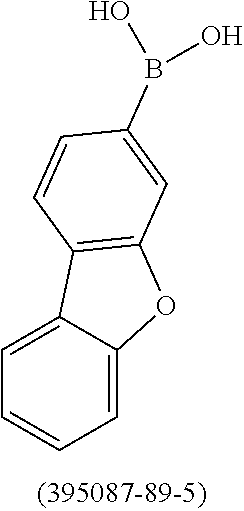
C1=C2C(=CC=C1)C1=C(O2)C=C(B(O)O)C=C1
